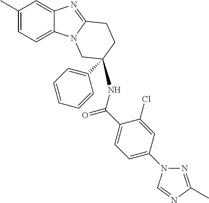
C1(C)=CC=C2C(=C1)N=C1N2CC(NC(C2=CC=C(N3N=C(C)N=C3)C=C2Cl)=O)(C2=CC=CC=C2)CC1
